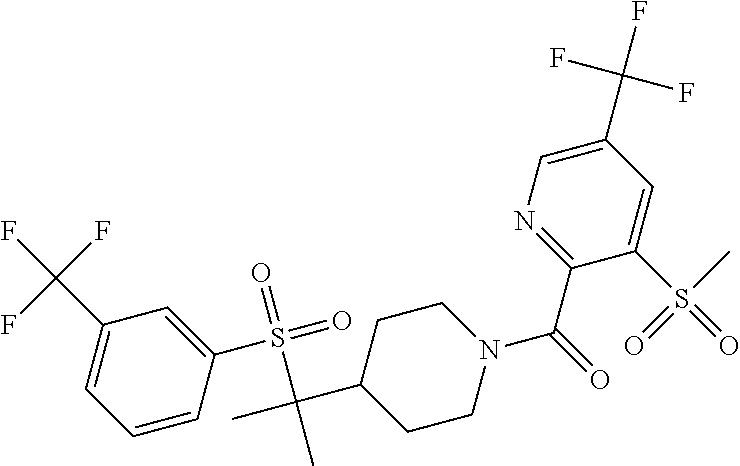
C1(C(F)(F)F)=CC=CC(S(=O)(=O)C(C)(C2CCN(C(=O)C3=NC=C(C(F)(F)F)C=C3S(=O)(C)=O)CC2)C)=C1
